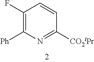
C1(F)=C([Ph])N=C([CO2iPr])C=C1
